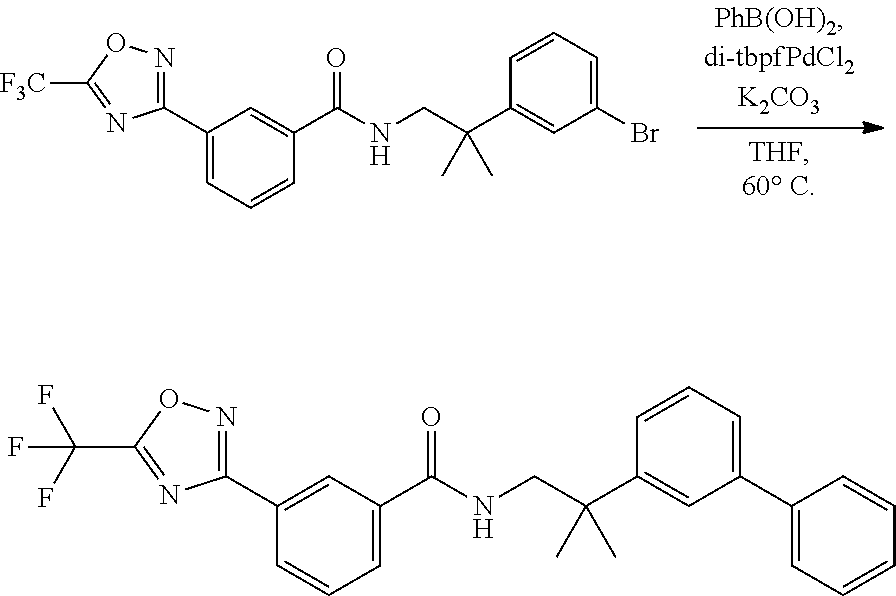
C1=CC(C2=NOC(C(F)(F)F)=N2)=CC(C(NCC(C2=CC(C3=CC=CC=C3)=CC=C2)(C)C)=O)=C1.C1=CC(C(NCC(C2=CC(Br)=CC=C2)(C)C)=O)=CC(C2=NOC([F3C])=N2)=C1
